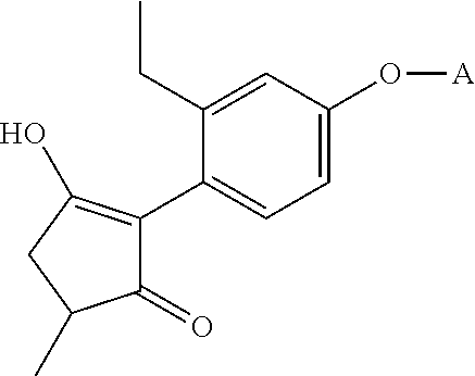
C1(CC)=CC(O[A])=CC=C1C1=C(O)CC(C)C1=O
